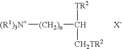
[(CH2)n]([(R1)3N+])C([TR2])[CH2TR2]
